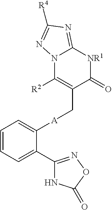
C1([A]CC2=C([R2])N3C(=NC([R4])=N3)[NR1]C2=O)=CC=CC=C1C1=NOC(=O)N1
